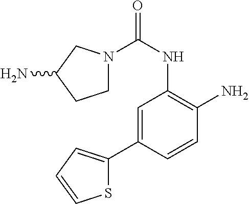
C1N(C(NC2=C(N)C=CC(C3=CC=CS3)=C2)=O)CC(N)C1
